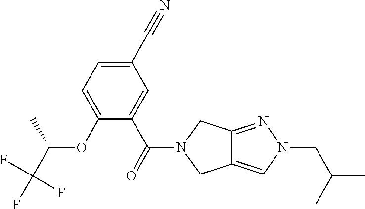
C1(C#N)=CC=C(OC(C(F)(F)F)C)C(C(=O)N2CC3=CN(CC(C)C)N=C3C2)=C1
